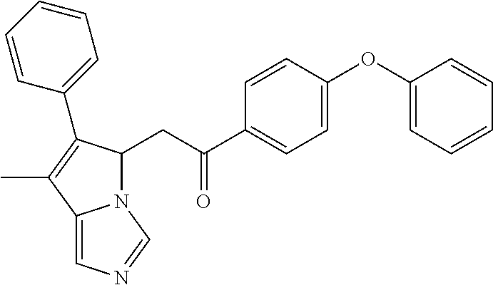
C1=CC(OC2=CC=CC=C2)=CC=C1C(=O)CC1N2C(=CN=C2)C(C)=C1C1=CC=CC=C1
